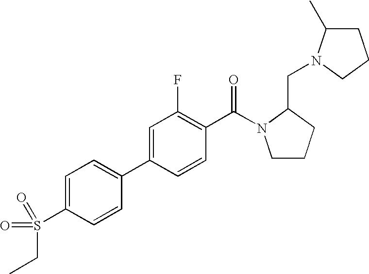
C1=C(S(=O)(CC)=O)C=CC(C2=CC(F)=C(C(=O)N3CCCC3CN3C(C)CCC3)C=C2)=C1
